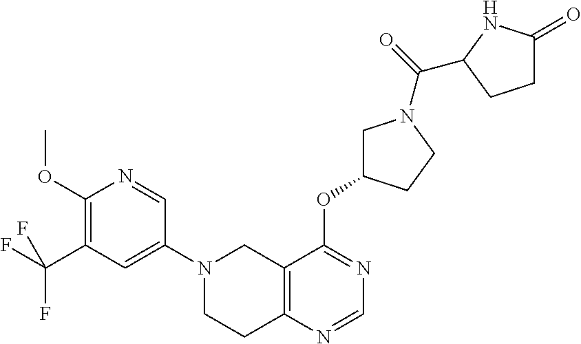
C1(N2CCC3=C(C2)C(OC2CN(C(=O)C4NC(=O)CC4)CC2)=NC=N3)=CC(C(F)(F)F)=C(OC)N=C1
